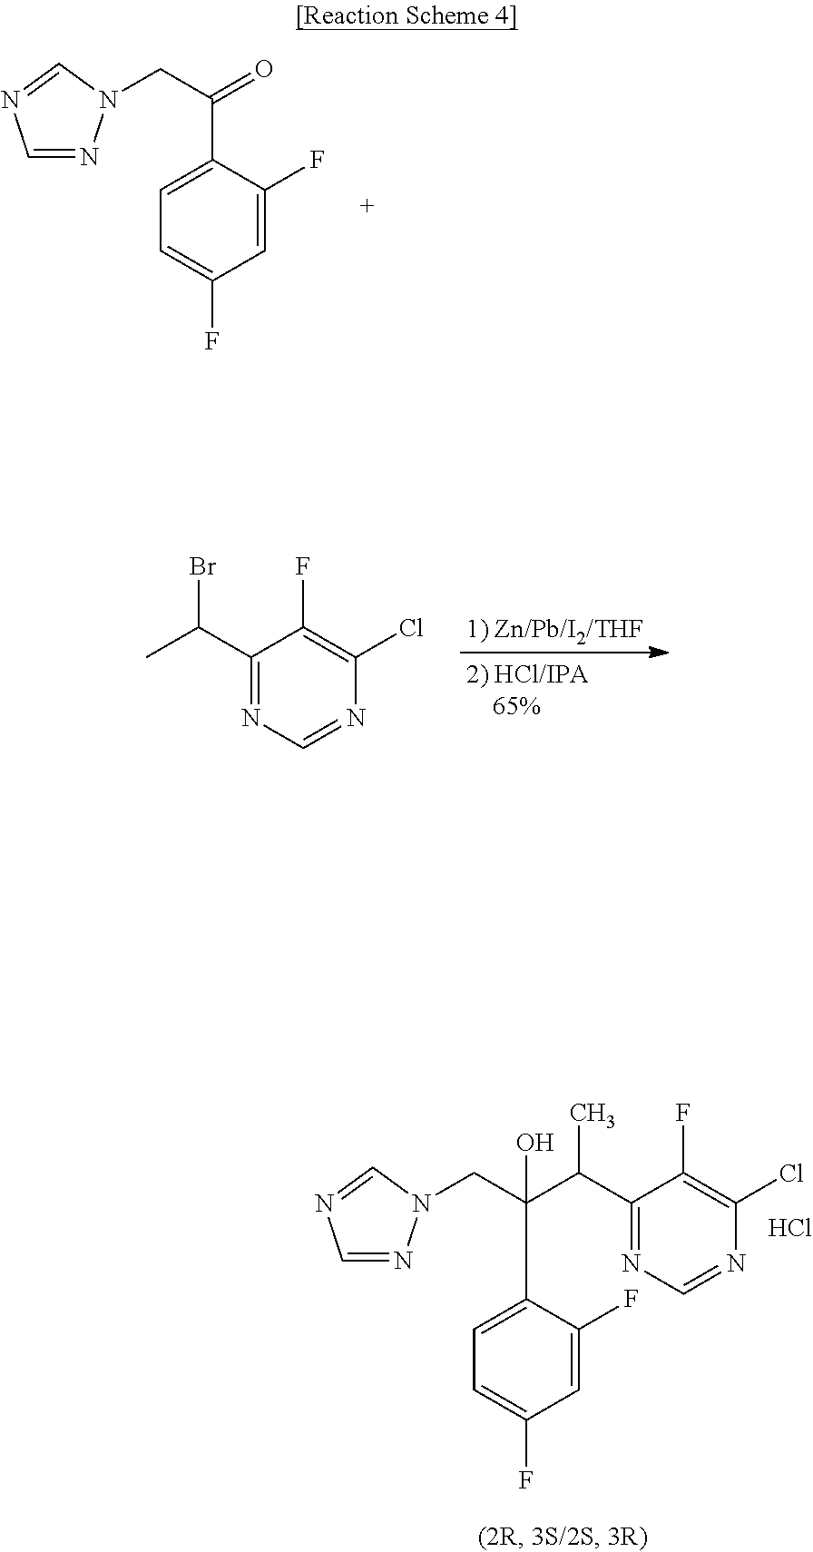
C1=NN(CC(=O)C2=CC=C(F)C=C2F)C=N1.C1(C(C)Br)=NC=NC(Cl)=C1F.C1(C(C)C(CN2N=CN=C2)(O)C2=CC=C(F)C=C2F)=NC=NC(Cl)=C1F.Cl
